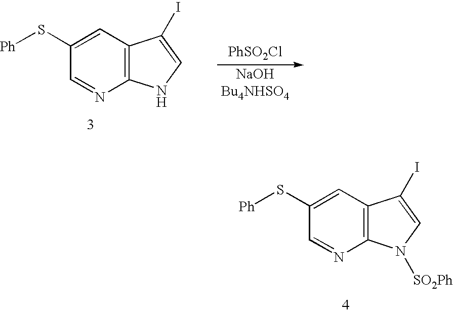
C1(S[Ph])=CC2=C(N=C1)NC=C2I.[PhSO2Cl].C1(S[Ph])=CC2=C(N=C1)N([SO2Ph])C=C2I
